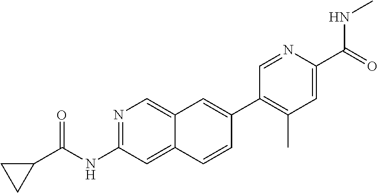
N1=C(NC(C2CC2)=O)C=C2C(=C1)C=C(C1=C(C)C=C(C(NC)=O)N=C1)C=C2
